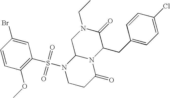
C1=CC(OC)=C(S(N2CCC(=O)N3C2CN(CC)C(=O)C3CC2=CC=C(Cl)C=C2)(=O)=O)C=C1Br
